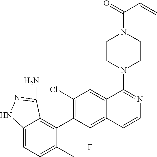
C12=CC=C(C)C(C3=C(Cl)C=C4C(=C3F)C=CN=C4N3CCN(C(=O)C=C)CC3)=C1C(N)=NN2
